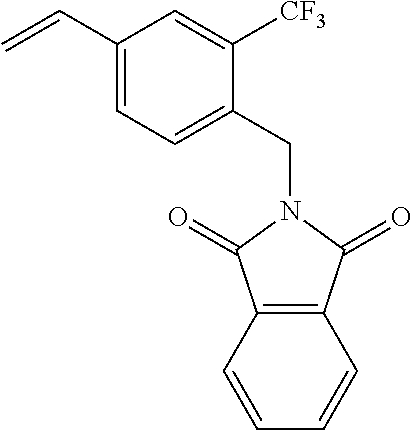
C12=C(C=CC=C1)C(=O)N(CC1=CC=C(C=C)C=C1[CF3])C2=O
